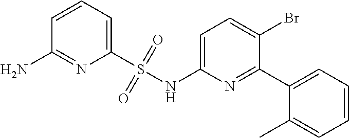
C1=C(NS(C2=CC=CC(N)=N2)(=O)=O)N=C(C2=CC=CC=C2C)C(Br)=C1
